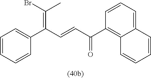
C1=CC=CC(C(C=CC(C2=C3C(=CC=C2)C=CC=C3)=O)=C(Br)C)=C1
